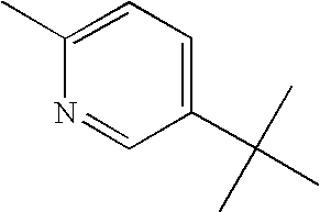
N1=CC(C(C)(C)C)=CC=C1C
